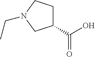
OC(C1CCN(CC)C1)=O
